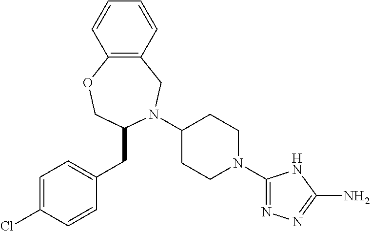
C1(N2C(CC3=CC=C(Cl)C=C3)COC3=C(C2)C=CC=C3)CCN(C2=NN=C(N)N2)CC1
